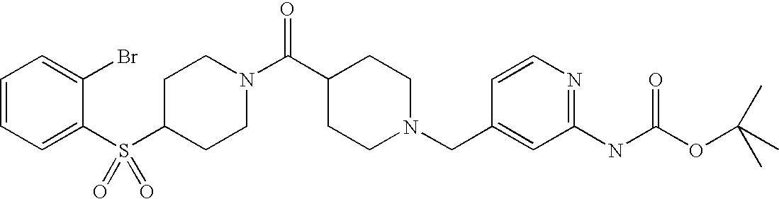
C1(S(C2=CC=CC=C2Br)(=O)=O)CCN(C(C2CCN(CC3=CC(NC(OC(C)(C)C)=O)=NC=C3)CC2)=O)CC1
